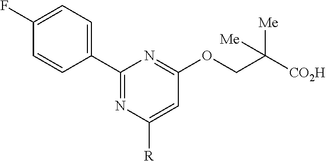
C1(F)=CC=C(C2=NC([R])=CC(OCC([CO2H])([Me])[Me])=N2)C=C1
